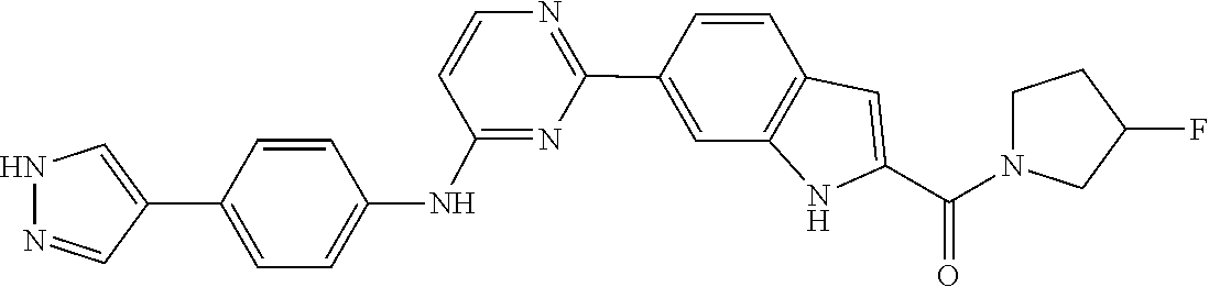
C1=CC2=C(NC(C(=O)N3CCC(F)C3)=C2)C=C1C1=NC=CC(NC2=CC=C(C3=CNN=C3)C=C2)=N1
